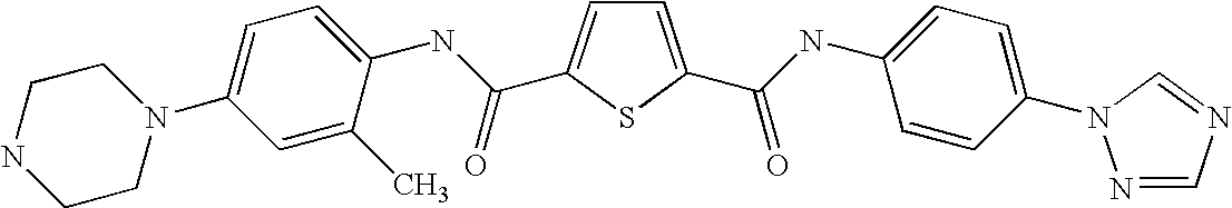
C1=C(C(=O)NC2=CC=C(N3N=CN=C3)C=C2)SC(C(NC2=CC=C(N3CCNCC3)C=C2C)=O)=C1
